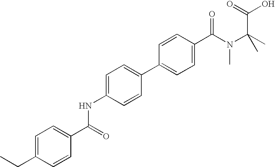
C1=C(NC(C2=CC=C(CC)C=C2)=O)C=CC(C2=CC=C(C(N(C(C)(C)C(=O)O)C)=O)C=C2)=C1
